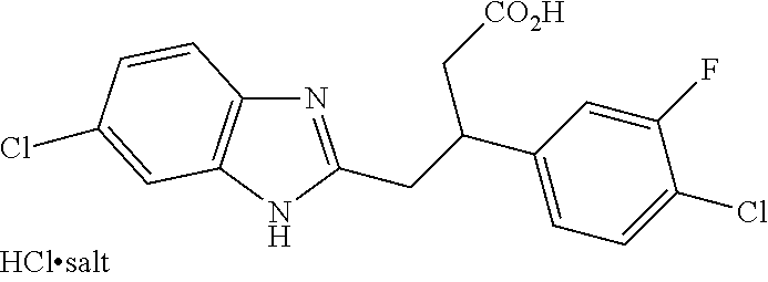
N1=C(CC(C2=CC=C(Cl)C(F)=C2)C[CO2H])NC2=C1C=CC(Cl)=C2
